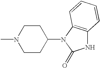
CN1CCC(N2C(=O)NC3=C2C=CC=C3)CC1
